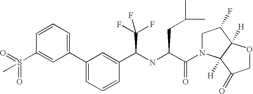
C1=CC=C(C2=CC=CC(C(NC(C(=O)N3CC(F)C4([H])C3([H])C(=O)CO4)CC(C)C)C(F)(F)F)=C2)C=C1S(=O)(=O)C
